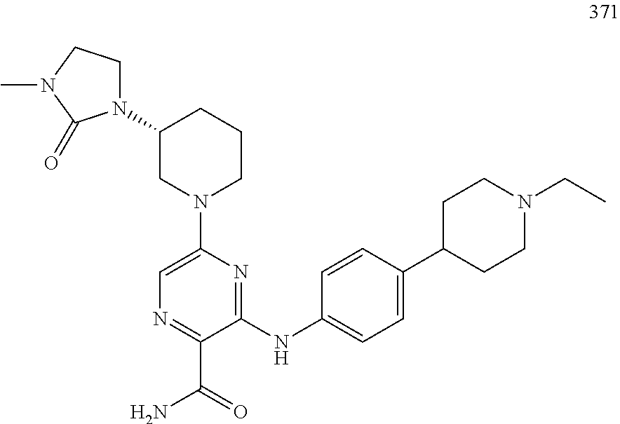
C1=C(N2CCCC(N3CCN(C)C3=O)C2)N=C(NC2=CC=C(C3CCN(CC)CC3)C=C2)C(C(=O)N)=N1
